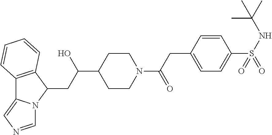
C12=C(C(CC(C3CCN(C(CC4=CC=C(S(NC(C)(C)C)(=O)=O)C=C4)=O)CC3)O)N3C1=CN=C3)C=CC=C2
